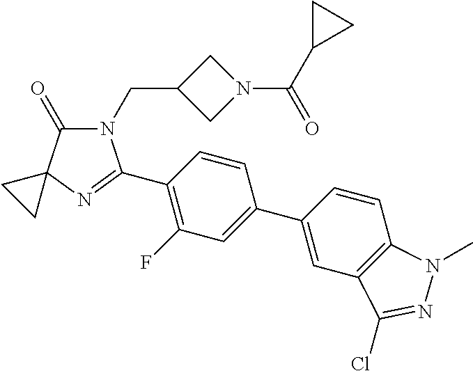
N1(CC2CN(C(C3CC3)=O)C2)C(=O)C2(N=C1C1=C(F)C=C(C3=CC4=C(C=C3)N(C)N=C4Cl)C=C1)CC2
